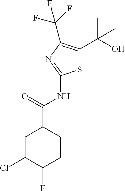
S1C(C(O)(C)C)=C(C(F)(F)F)N=C1NC(C1CC(Cl)C(F)CC1)=O
